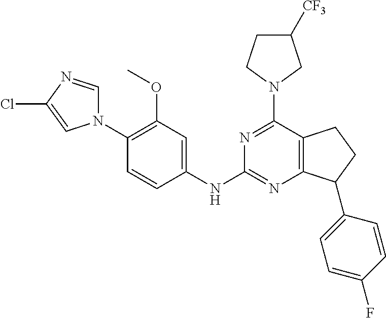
C1(NC2=NC3=C(C(N4CC([CF3])CC4)=N2)CCC3C2=CC=C(F)C=C2)=CC(OC)=C(N2C=NC(Cl)=C2)C=C1
